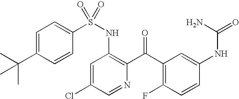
C1=C(C(C)(C)C)C=CC(S(NC2=C(C(C3=C(F)C=CC(NC(N)=O)=C3)=O)N=CC(Cl)=C2)(=O)=O)=C1
